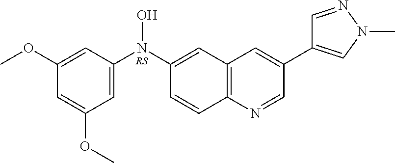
ON(C1=CC(OC)=CC(OC)=C1)C1=CC2=C(C=C1)N=CC(C1=CN(C)N=C1)=C2.[RS]
